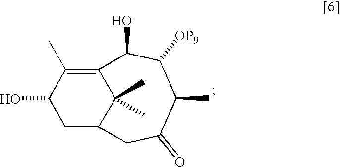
C1C(=O)C(C)C([OP9])C(O)C2=C(C)C(O)CC1C2(C)C
